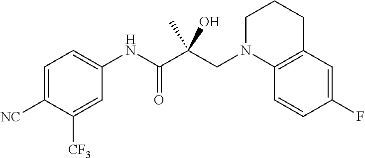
C1=C([NC])C([CF3])=CC(NC(C(CN2CCCC3=C2C=CC(F)=C3)(C)O)=O)=C1
